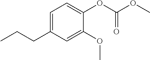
C1=C(CCC)C=C(OC)C(OC(OC)=O)=C1
